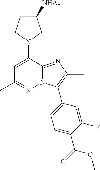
C1C([NHAc])CN(C2=CC(C)=NN3C2=NC(C)=C3C2=CC=C(C(=O)OC)C(F)=C2)C1
